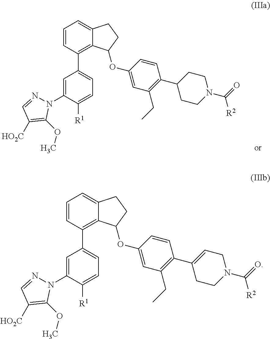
C1=CC(C2=CC=C([R1])C(N3N=CC([HO2C])=C3OC)=C2)=C2C(=C1)CCC2OC1=CC(CC)=C(C2CCN(C([R2])=O)CC2)C=C1.C1=CC(C2=CC=C([R1])C(N3N=CC([HO2C])=C3OC)=C2)=C2C(=C1)CCC2OC1=CC(CC)=C(C2=CCN(C([R2])=O)CC2)C=C1
